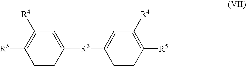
C1=CC([R5])=C([R4])C=C1[R3]C1=CC([R4])=C([R5])C=C1
